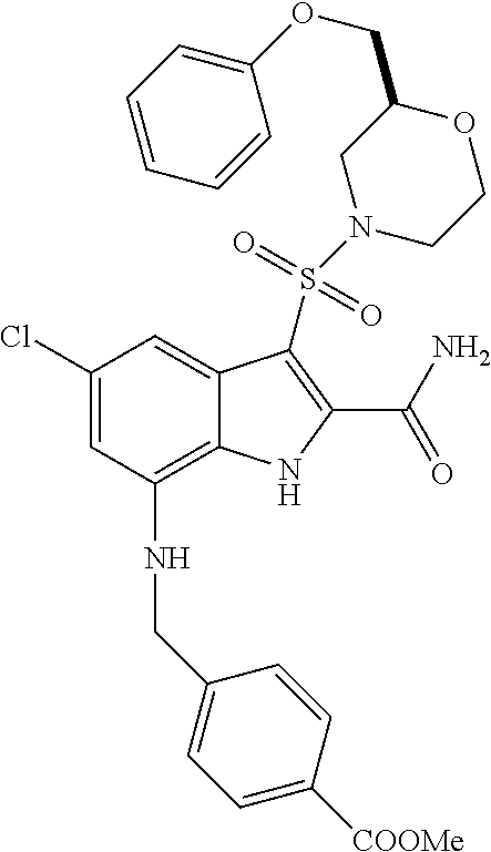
C1(Cl)=CC(NCC2=CC=C([COOMe])C=C2)=C2C(=C1)C(S(N1CCOC(COC3=CC=CC=C3)C1)(=O)=O)=C(C(N)=O)N2
